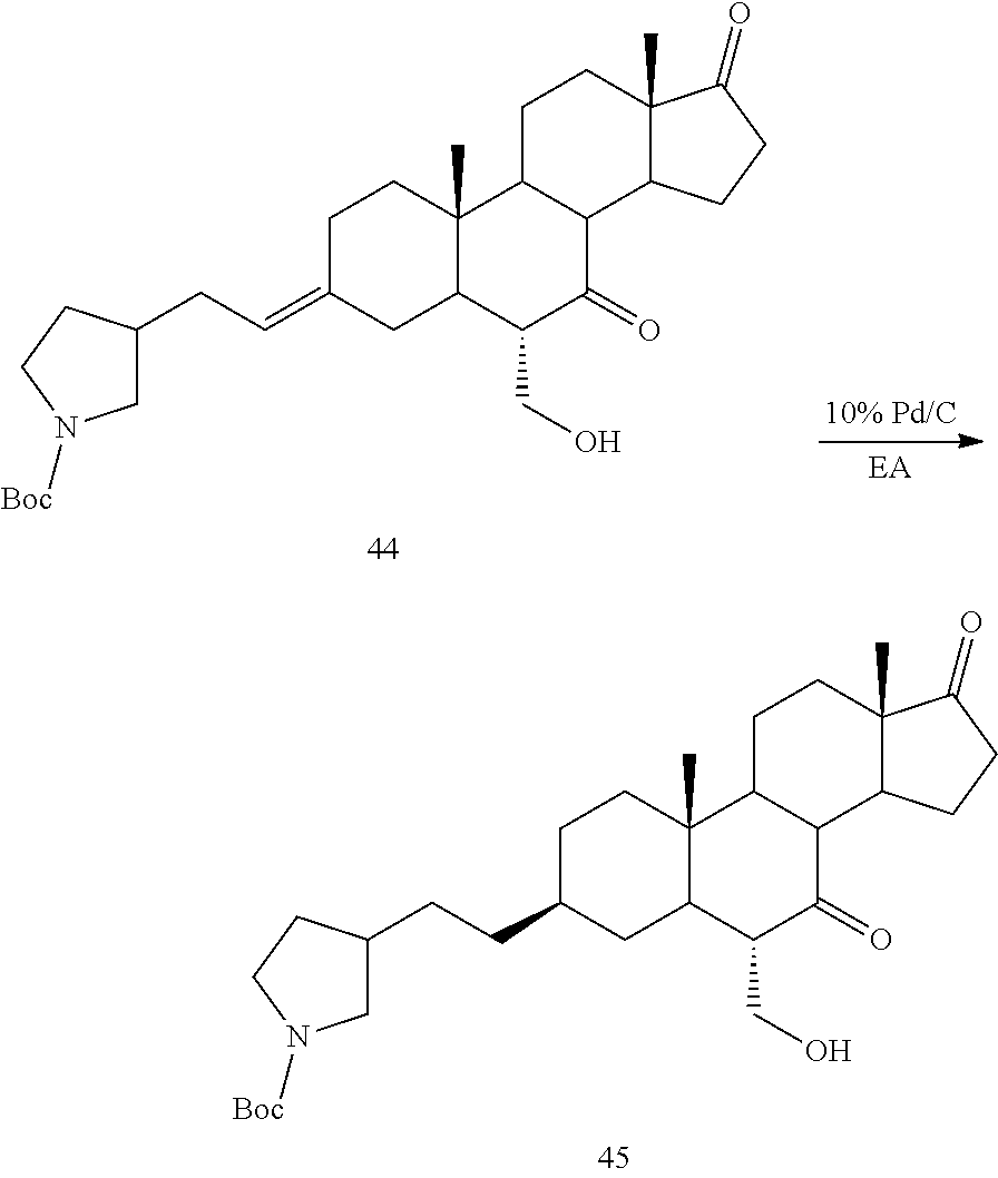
C1C(=CCC2CN([Boc])CC2)CC2C(C)(C1)C1C(C(=O)C2CO)C2C(C)(CC1)C(=O)CC2.C1C(CCC2CN([Boc])CC2)CC2C(C)(C1)C1C(C(=O)C2CO)C2C(C)(CC1)C(=O)CC2
